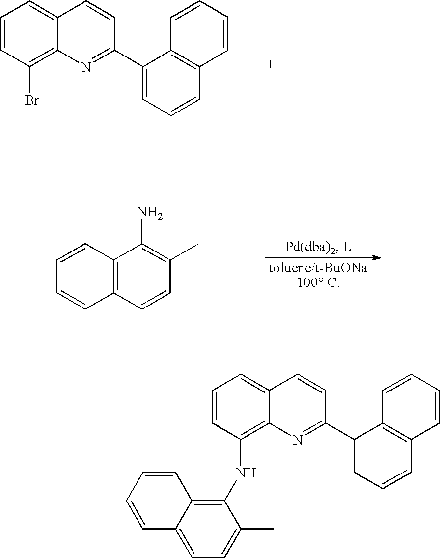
C1=CC(Br)=C2C(=C1)C=CC(C1=CC=CC3=C1C=CC=C3)=N2.C12=C(C=CC(C)=C1N)C=CC=C2.C1=CC(NC2=C3C(=CC=C2C)C=CC=C3)=C2C(=C1)C=CC(C1=CC=CC3=C1C=CC=C3)=N2
